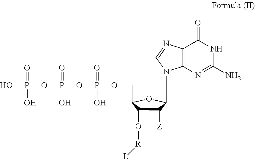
OP(OP(=O)(O)OP(=O)(O)OCC1C(O[R][L])C([Z])C(N2C3=C(C(=O)NC(N)=N3)N=C2)O1)(=O)O
